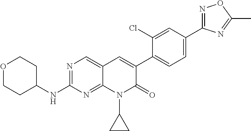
N1=C(C2=CC=C(C3=CC4=CN=C(NC5CCOCC5)N=C4N(C4CC4)C3=O)C(Cl)=C2)N=C(C)O1
